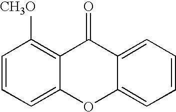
C1=CC=C2C(=C1[CH3O])C(=O)C1=CC=CC=C1O2
